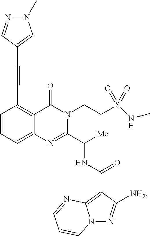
C12=CC=CC(C#CC3=CN(C)N=C3)=C1C(=O)N(CCS(=O)(=O)NC)C(C([Me])NC(C1=C3N(N=C1[NH2])C=CC=N3)=O)=N2
